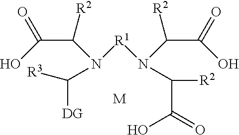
C([DG])([R3])N(C(C(O)=O)[R2])[R1]N(C(C(=O)O)[R2])C([R2])C(=O)O.[M]
